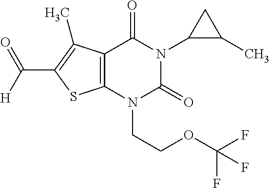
C12=C(N(CCOC(F)(F)F)C(=O)N(C3C(C)C3)C1=O)SC(C([H])=O)=C2C
